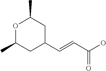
O1C(C)CC(C=CC(=O)O)CC1C
